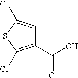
C1(C(O)=O)=C(Cl)SC(Cl)=C1
